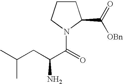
C1CCN(C(=O)C(CC(C)C)N)C1C(=O)[OBn]
